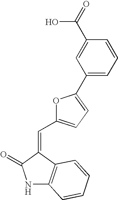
N1C2=C(C(=CC3=CC=C(C4=CC=CC(C(=O)O)=C4)O3)C1=O)C=CC=C2
